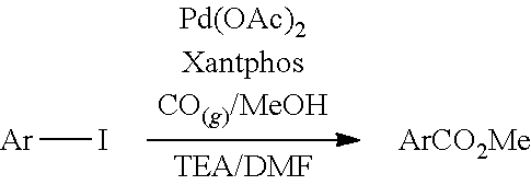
[Ar]I.[ArCO2Me]
